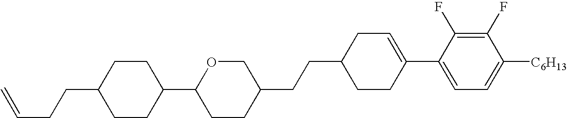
C1(F)=C(F)C(C2=CCC(CCC3COC(C4CCC(CCC=C)CC4)CC3)CC2)=CC=C1[C6H13]
